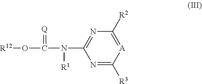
O(C(N(C1=NC([R2])=[A]C([R3])=N1)[R1])=[Q])[R12]
